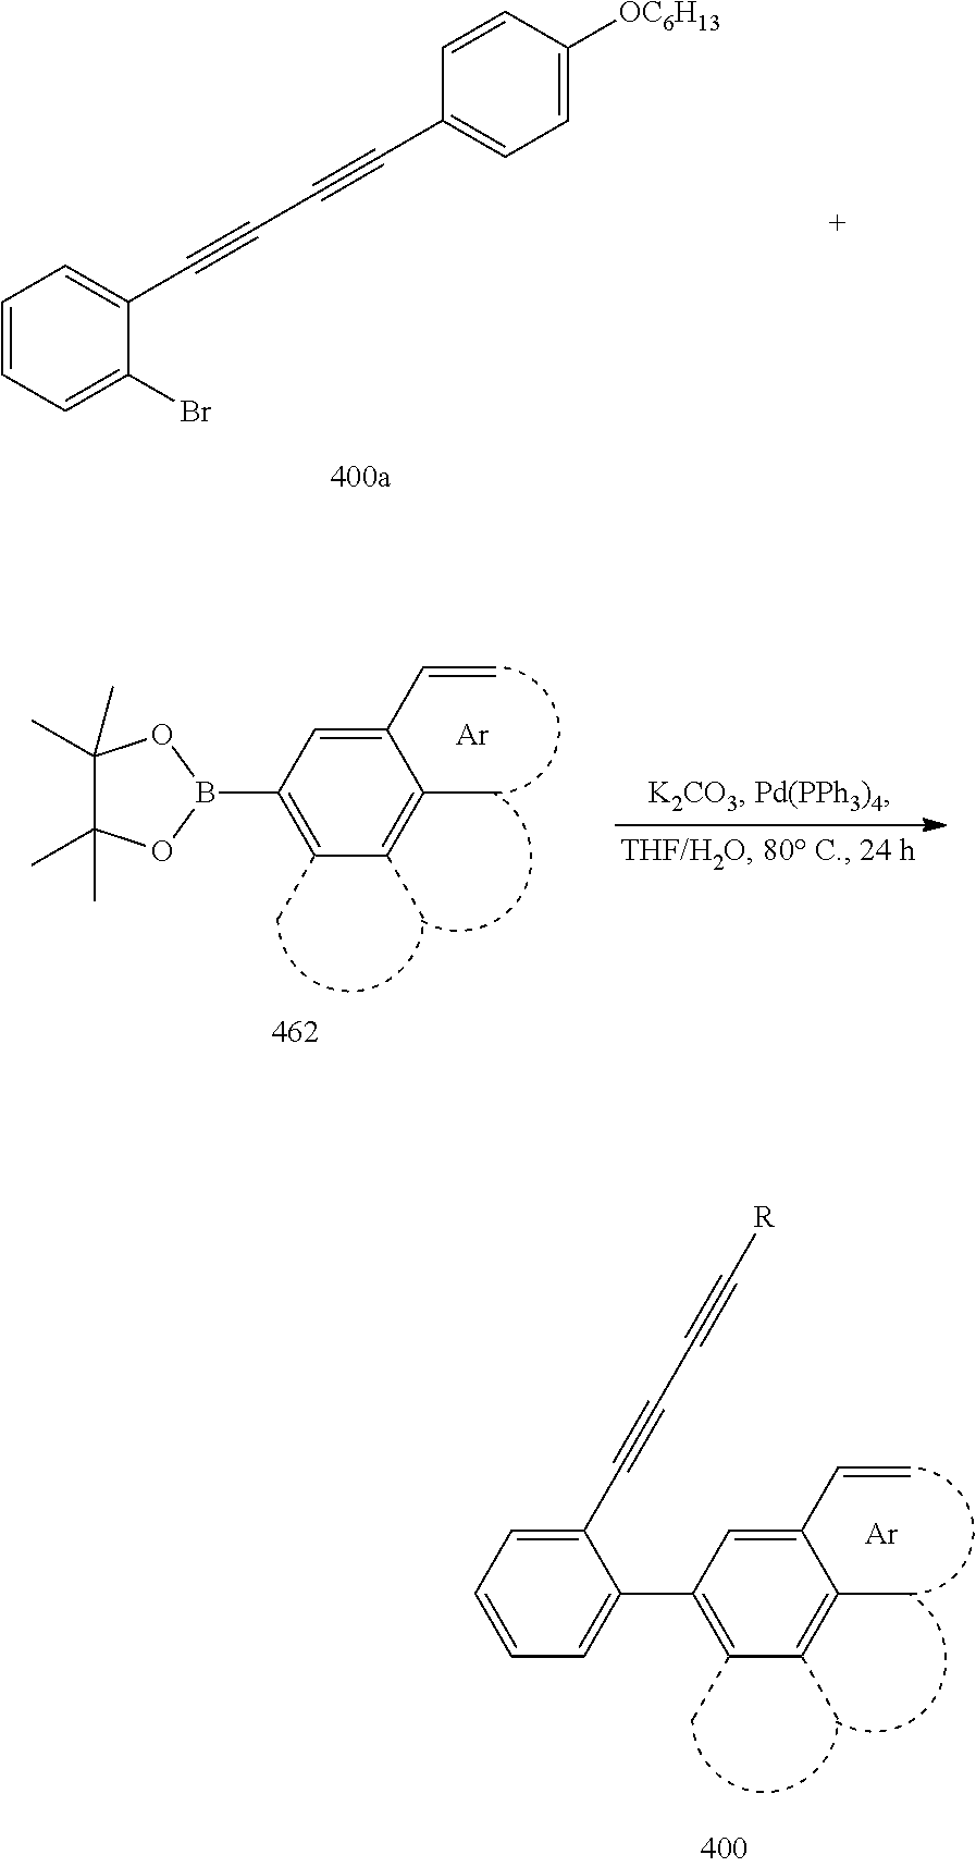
C1=CC=C(Br)C(C#CC#CC2=CC=C([OC6H13])C=C2)=C1.C1(C=C)=CC(B2OC(C)(C)C(C)(C)O2)=C(C)C(C)=C1C.[Ar].C1(C=C)=CC(C2=CC=CC=C2C#CC#C[R])=C(C)C(C)=C1C.[Ar]
